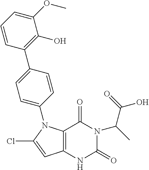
C12=C(C=C(Cl)N1C1=CC=C(C3=C(O)C(OC)=CC=C3)C=C1)NC(=O)N(C(C)C(=O)O)C2=O
